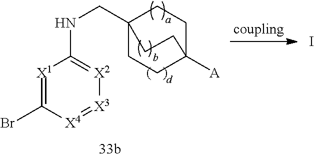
I.C12(CNC3=[X2][X3]=[X4]C(Br)=[X1]3)CCC([A])(CC1)CC2
